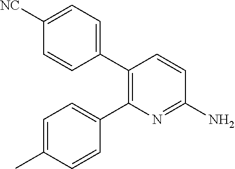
C1(C2=C(C3=CC=C([NC])C=C3)C=CC(N)=N2)=CC=C(C)C=C1
